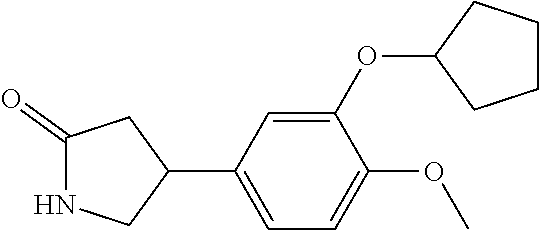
C1(OC2CCCC2)=CC(C2CC(=O)NC2)=CC=C1OC
